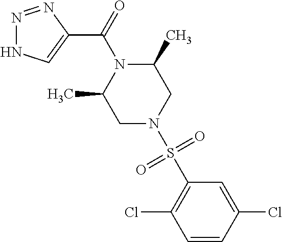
N1=NC(C(=O)N2C(C)CN(S(C3=C(Cl)C=CC(Cl)=C3)(=O)=O)CC2C)=CN1
